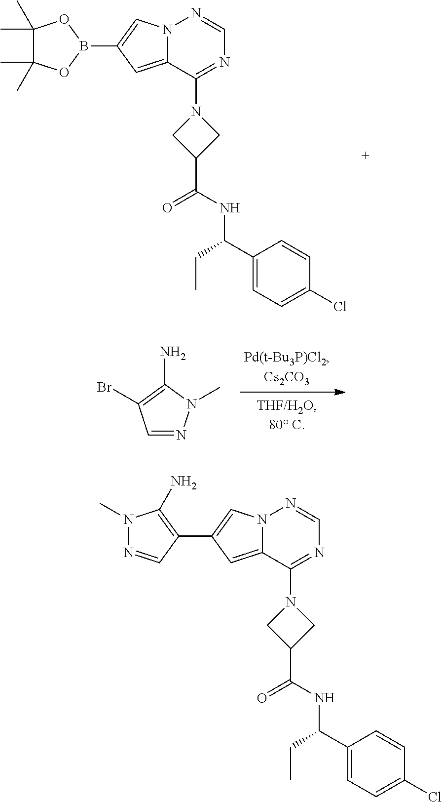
N12C(=CC(B3OC(C)(C)C(C)(C)O3)=C1)C(N1CC(C(=O)NC(C3=CC=C(Cl)C=C3)CC)C1)=NC=N2.C1=NN(C)C(N)=C1Br.N12C(=CC(C3=C(N)N(C)N=C3)=C1)C(N1CC(C(=O)NC(C3=CC=C(Cl)C=C3)CC)C1)=NC=N2
